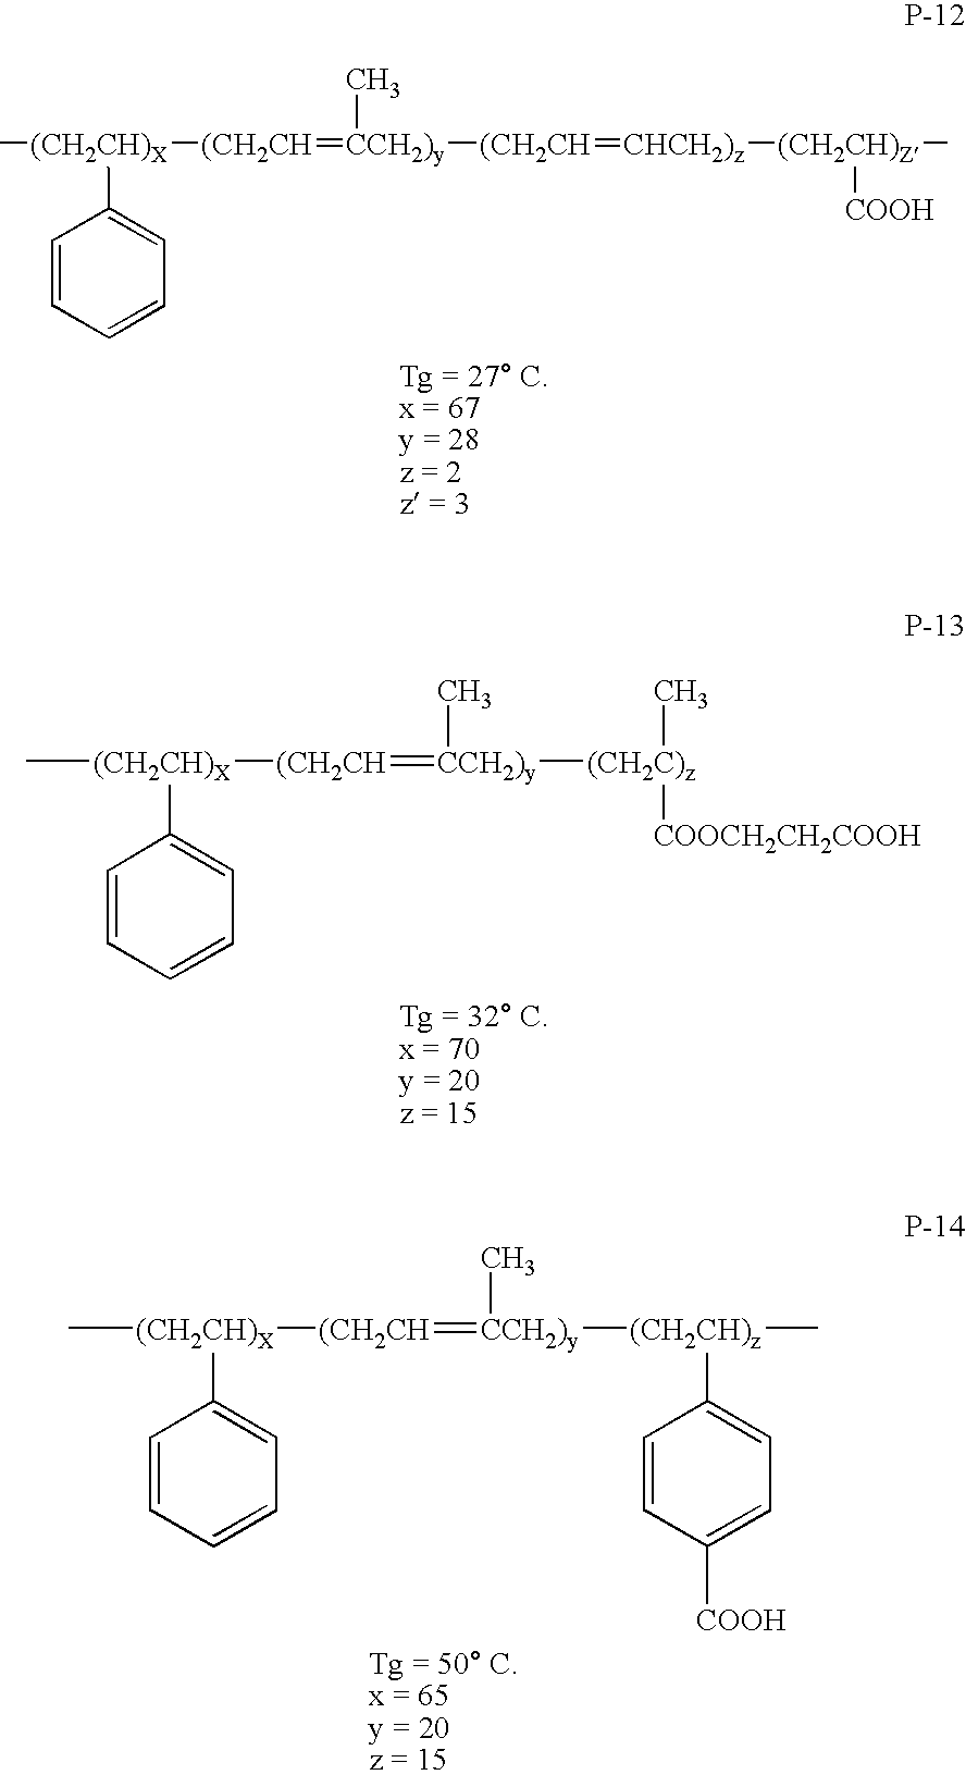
C[(CH2CH)X]([(CH2CH]=[CCH2)y](C)[(CH2CH]=[CHCH2)z][(CH2CH)Z](C)[COOH])C1=CC=CC=C1.C[(CH2CH)X]([(CH2CH]=[CCH2)y]([(CH2C)z](C)[COOCH2CH2COOH])C)C1=CC=CC=C1.C[(CH2CH)X]([(CH2CH]=[CCH2)y]([(CH2CH)z](C1=CC=C([COOH])C=C1)C)C)C1=CC=CC=C1
